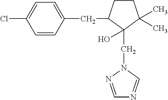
C(C1=CC=C(Cl)C=C1)C1CCC(C)(C)C1(CN1N=CN=C1)O
